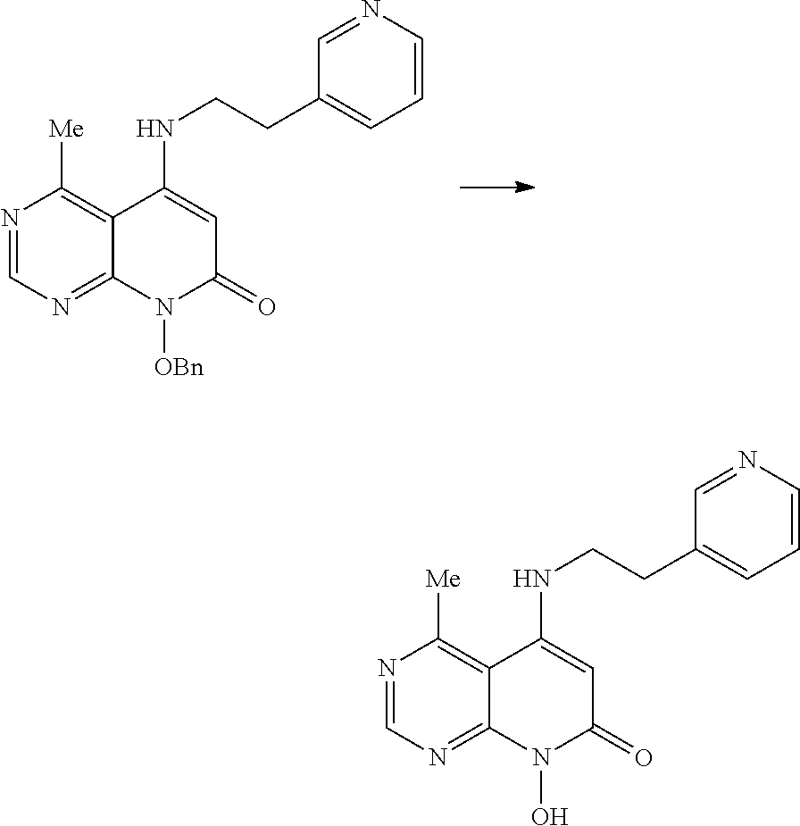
N1=CN=C2C(=C1[Me])C(NCCC1=CC=CN=C1)=CC(=O)N2[OBn].N1=CN=C2C(=C1[Me])C(NCCC1=CC=CN=C1)=CC(=O)N2O
